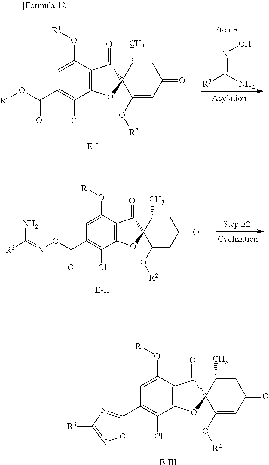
C1=C(O[R1])C2=C(C(Cl)=C1C(O[R4])=O)OC1(C2=O)C(O[R2])=CC(=O)CC1C.[E-I].N(=C(N)[R3])O.C1=C(O[R1])C2=C(C(Cl)=C1C(ON=C([R3])N)=O)OC1(C2=O)C(O[R2])=CC(=O)CC1C.[E-II].[E-III].C1=C(O[R1])C2=C(C(Cl)=C1C1=NC([R3])=NO1)OC1(C2=O)C(O[R2])=CC(=O)CC1C
